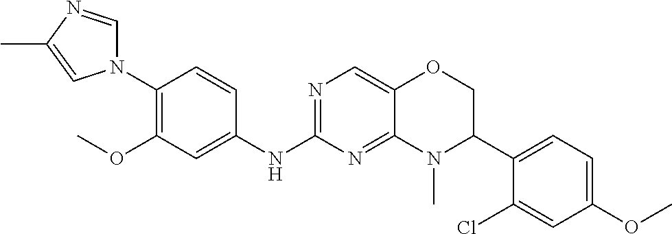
C1(N2C=NC(C)=C2)=C(OC)C=C(NC2=NC=C3C(=N2)N(C)C(C2=CC=C(OC)C=C2Cl)CO3)C=C1
